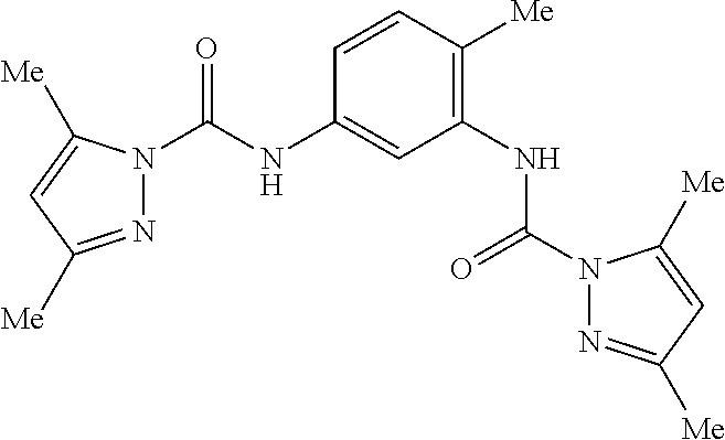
N1=C([Me])C=C([Me])N1C(NC1=CC(NC(N2N=C([Me])C=C2[Me])=O)=C([Me])C=C1)=O
